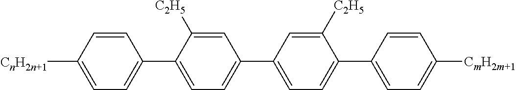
C1=CC([CnH2n+1])=CC=C1C1=CC=C(C2=CC=C(C3=CC=C([CmH2m+1])C=C3)C([C2H5])=C2)C=C1[C2H5]
